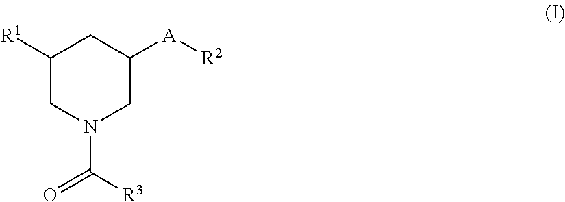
C1([R1])CN(C([R3])=O)CC([A][R2])C1
